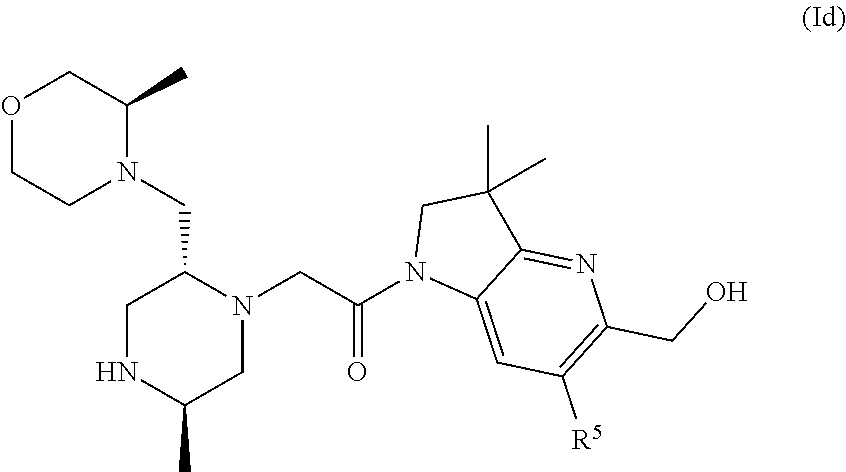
O1CCN(CC2CNC(C)CN2CC(N2C3=CC([R5])=C(CO)N=C3C(C)(C)C2)=O)C(C)C1
